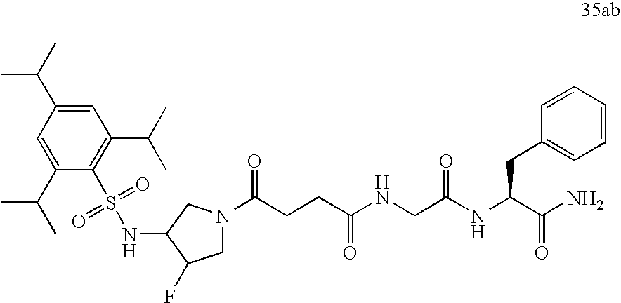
C(CCC(NCC(NC(C(N)=O)CC1=CC=CC=C1)=O)=O)(=O)N1CC(F)C(NS(C2=C(C(C)C)C=C(C(C)C)C=C2C(C)C)(=O)=O)C1
